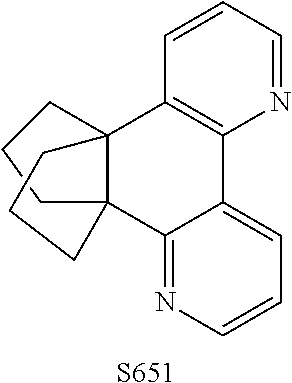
C1CC23C(C4=C(N=CC=C4)C4=CC=CN=C24)(CCC3)C1.[S651]
